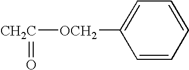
[OCH2]([CH2C]=O)C1=CC=CC=C1
